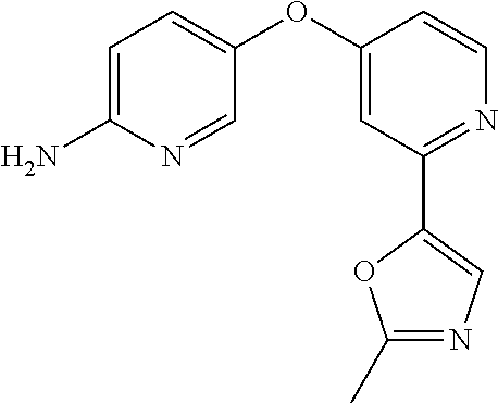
C1=C(N)N=CC(OC2=CC(C3=CN=C(C)O3)=NC=C2)=C1
